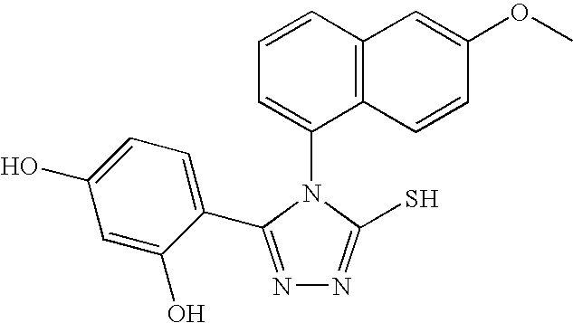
N1=C(C2=CC=C(O)C=C2O)N(C2=CC=CC3=C2C=CC(OC)=C3)C(S)=N1
